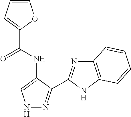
C1(C(NC2=CNN=C2C2=NC3=C(N2)C=CC=C3)=O)=CC=CO1
